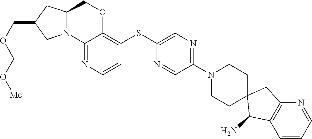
C1(N)C2=C(CC13CCN(C1=NC=C(SC4=C5OCC6CC(COCO[Me])CN6C5=NC=C4)N=C1)CC3)N=CC=C2
